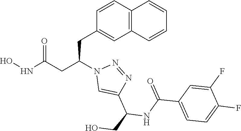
C1(CC(CC(NO)=O)N2C=C(C(NC(=O)C3=CC=C(F)C(F)=C3)CO)N=N2)=CC2=C(C=C1)C=CC=C2
